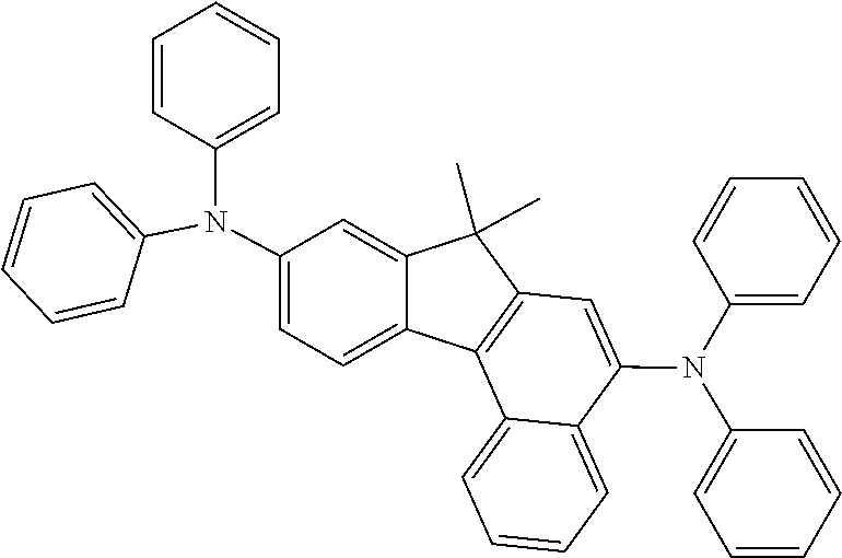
C1(N(C2=CC3=C(C4=CC=CC=C42)C2=CC=C(N(C4=CC=CC=C4)C4=CC=CC=C4)C=C2C3(C)C)C2=CC=CC=C2)=CC=CC=C1
